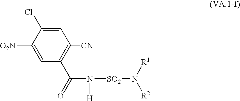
C1=C([O2N])C(Cl)=CC([CN])=C1C(=O)N([SO2]N([R1])[R2])[H]
